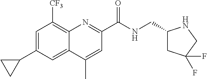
C12=C([CF3])C=C(C3CC3)C=C1C(C)=CC(C(NCC1CC(F)(F)CN1)=O)=N2
